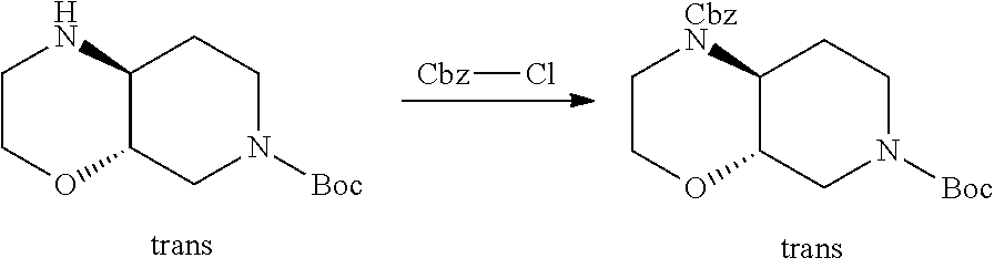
[Cbz]Cl.C1COC2C(N1)CCN([Boc])C2.C1COC2C([CbzN]1)CCN([Boc])C2
